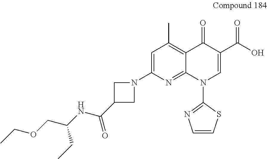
C(NC(=O)C1CN(C2=CC(C)=C3C(=N2)N(C2=NC=CS2)C=C(C(O)=O)C3=O)C1)(COCC)CC
